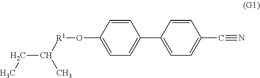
C1=CC(O[R1]C(C)CC)=CC=C1C1=CC=C(C#N)C=C1
